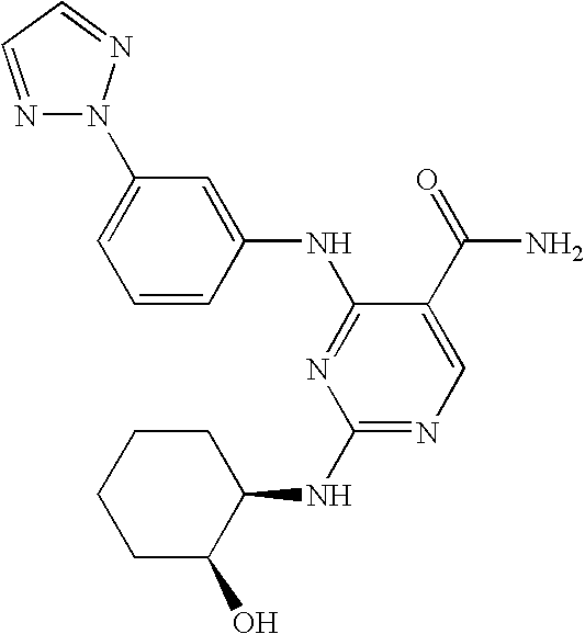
C1=C(N2N=CC=N2)C=C(NC2=NC(NC3CCCCC3O)=NC=C2C(=O)N)C=C1
